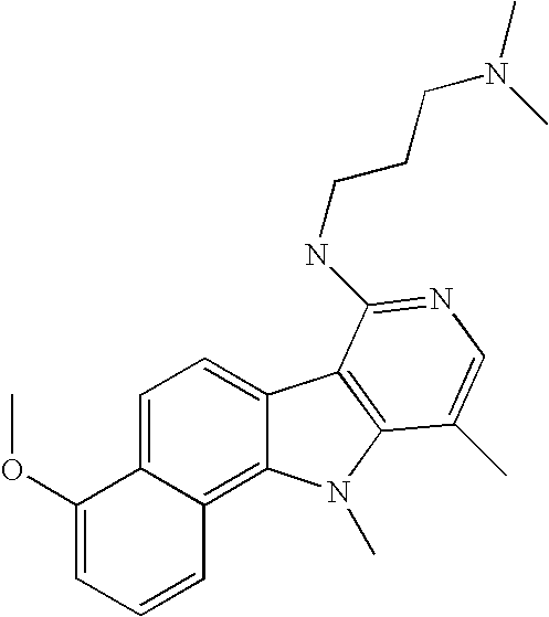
C1=CC=C(OC)C2=CC=C3C(=C12)N(C)C1=C3C(NCCCN(C)C)=NC=C1C
